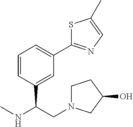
OC1CN(CC(C2=CC(C3=NC=C(C)S3)=CC=C2)NC)CC1
